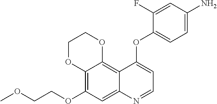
C12=C(OCCOC)C=C3C(=C1OCCO2)C(OC1=CC=C(N)C=C1F)=CC=N3
